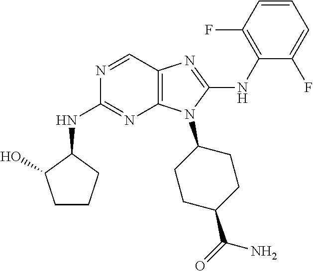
N1=CC2=C(N=C1NC1C(O)CCC1)N(C1CCC(C(=O)N)CC1)C(NC1=C(F)C=CC=C1F)=N2
